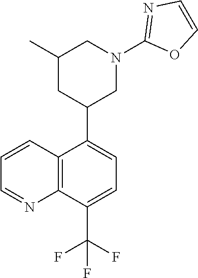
C12=C(C(C(F)(F)F)=CC=C1C1CN(C3=NC=CO3)CC(C)C1)N=CC=C2
